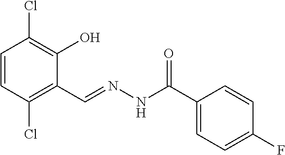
C1=CC(Cl)=C(C=NNC(=O)C2=CC=C(F)C=C2)C(O)=C1Cl
